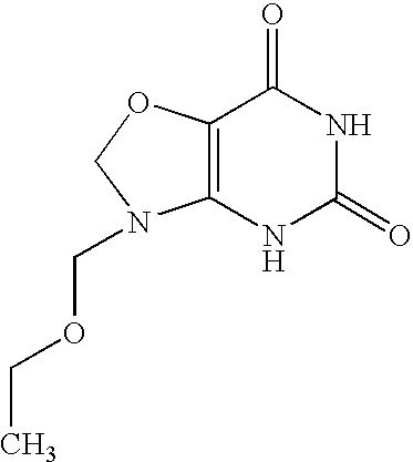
C12=C(OCN1COCC)C(=O)NC(=O)N2
